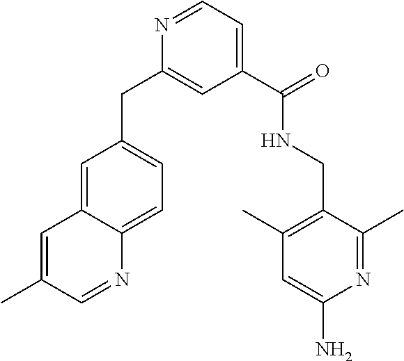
N1=CC=C(C(NCC2=C(C)C=C(N)N=C2C)=O)C=C1CC1=CC=C2C(=C1)C=C(C)C=N2
